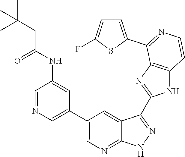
C1=NC=C(C2=CN=C3C(=C2)C(C2=NC4=C(N2)C=CN=C4C2=CC=C(F)S2)=NN3)C=C1NC(CC(C)(C)C)=O
